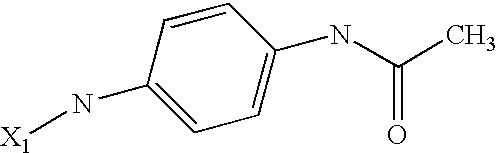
C1=C(N[X1])C=CC(NC(C)=O)=C1
